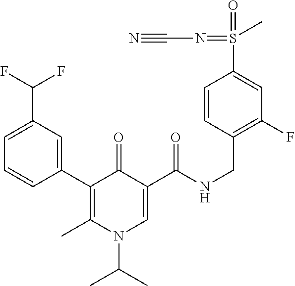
C1(C2=C(C)N(C(C)C)C=C(C(NCC3=C(F)C=C(S(=O)(=NC#N)C)C=C3)=O)C2=O)=CC(C(F)F)=CC=C1
